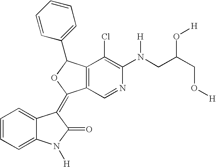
C1=CC=C2C(=C1)C(=C1C3=C(C(Cl)=C(N(CC(CO[H])O[H])[H])N=C3)C(C3=CC=CC=C3)O1)C(=O)N2[H]
